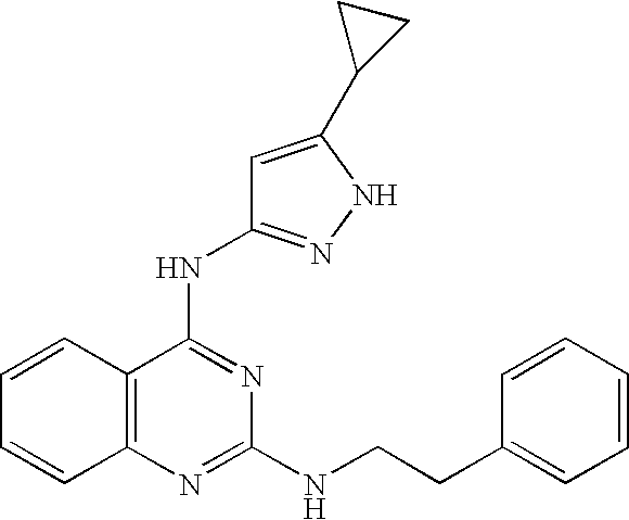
C1=CC2=C(C=C1)N=C(NCCC1=CC=CC=C1)N=C2NC1=NNC(C2CC2)=C1
